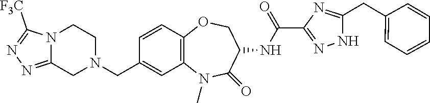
N1=C2CN(CC3=CC4=C(C=C3)OCC(NC(=O)C3=NNC(CC5=CC=CC=C5)=N3)C(=O)N4C)CCN2C([F3C])=N1
